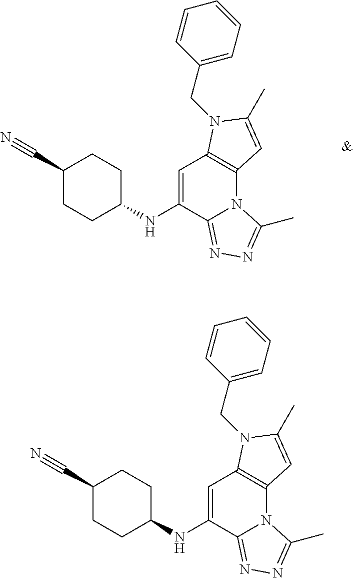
C1CC(NC2=CC3=C(N4C2=NN=C4C)C=C(C)N3CC2=CC=CC=C2)CCC1C#N.C1CC(NC2=CC3=C(N4C2=NN=C4C)C=C(C)N3CC2=CC=CC=C2)CCC1C#N
